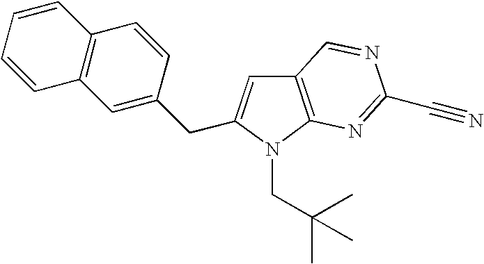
C12=C(C=CC=C1)C=CC(CC1=CC3=C(N1CC(C)(C)C)N=C(C#N)N=C3)=C2
